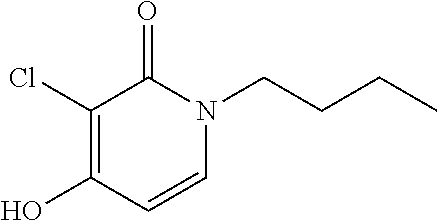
OC1=C(Cl)C(=O)N(CCCC)C=C1
